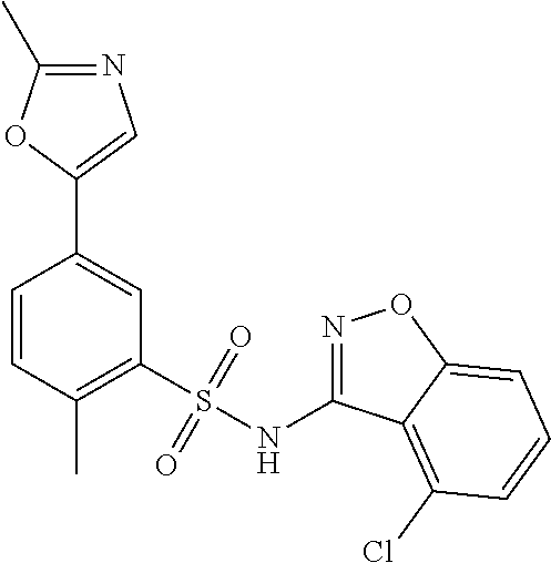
C1=CC(C)=C(S(NC2=NOC3=CC=CC(Cl)=C23)(=O)=O)C=C1C1=CN=C(C)O1
